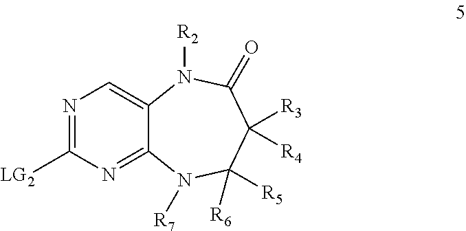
N1=C([LG2])N=C2C(=C1)N([R2])C(=O)C([R3])([R4])C([R6])([R5])N2[R7]
